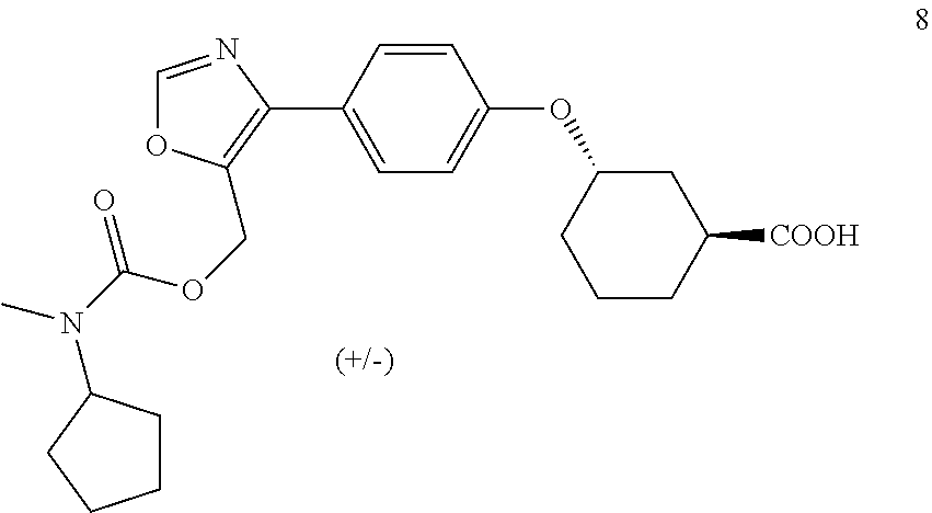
C1=CC(C2=C(COC(N(C)C3CCCC3)=O)OC=N2)=CC=C1OC1CCCC([COOH])C1
